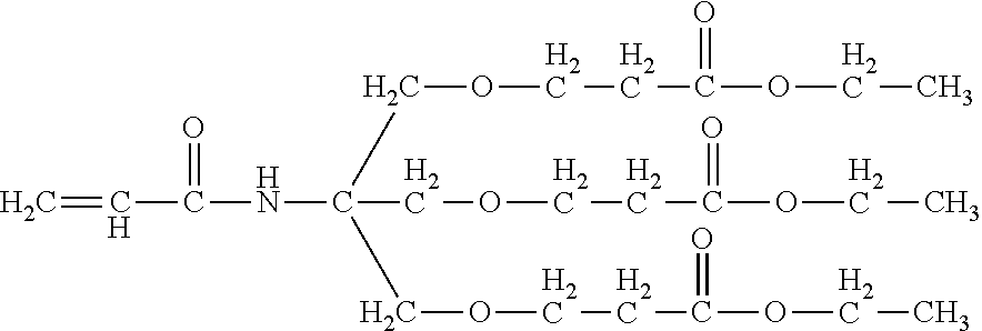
C(C(COCCC(OCC)=O)(NC(C=C)=O)COCCC(OCC)=O)OCCC(OCC)=O
